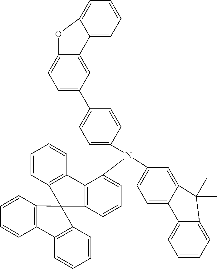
C12=CC=C(N(C3=CC=CC4=C3C3=C(C=CC=C3)C43C4=C(C=CC=C4)C4=C3C=CC=C4)C3=CC=C(C4=CC=C5C(=C4)C4=CC=CC=C4O5)C=C3)C=C1C(C)(C)C1=CC=CC=C21
